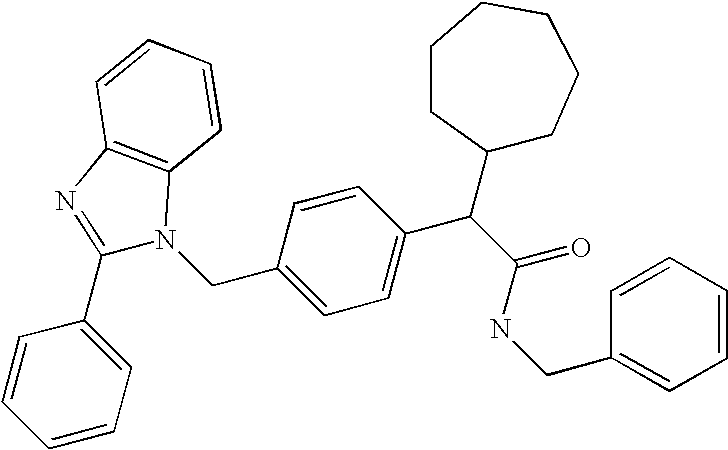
C1=CC=CC=C1C1=NC2=C(N1CC1=CC=C(C(C(NCC3=CC=CC=C3)=O)C3CCCCCC3)C=C1)C=CC=C2
